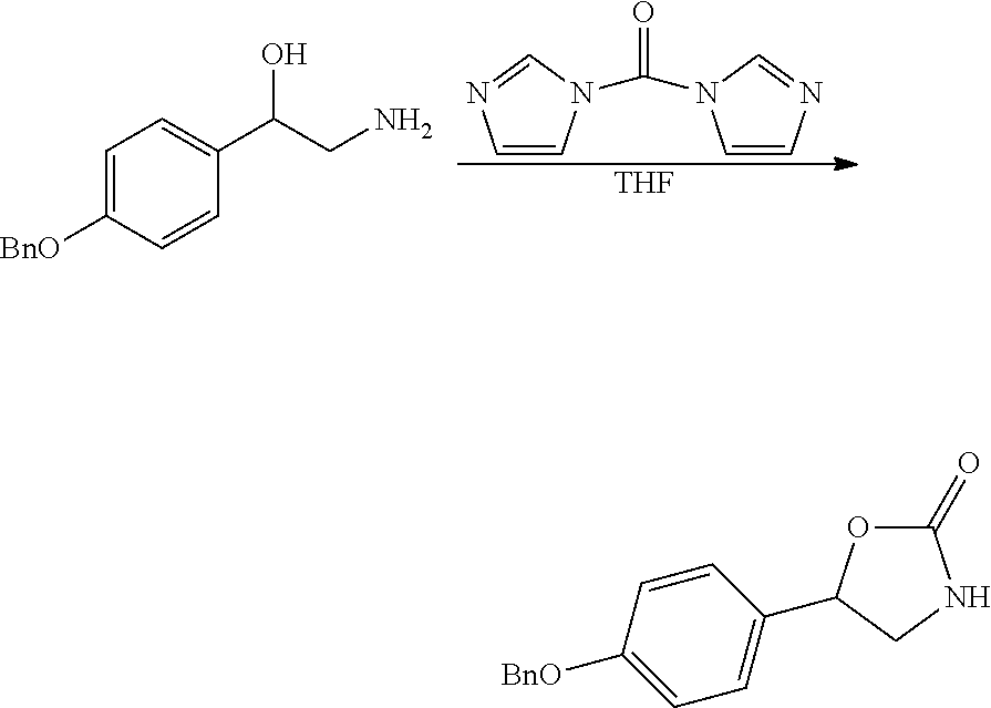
C1=CN(C(N2C=CN=C2)=O)C=N1.[THF].C1=C([BnO])C=CC(C(CN)O)=C1.C1(=O)OC(C2=CC=C([BnO])C=C2)CN1
